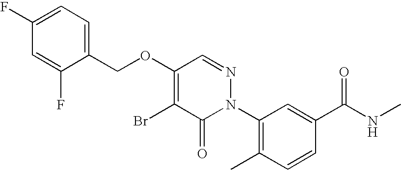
C1(COC2=C(Br)C(=O)N(C3=C(C)C=CC(C(=O)NC)=C3)N=C2)=CC=C(F)C=C1F
